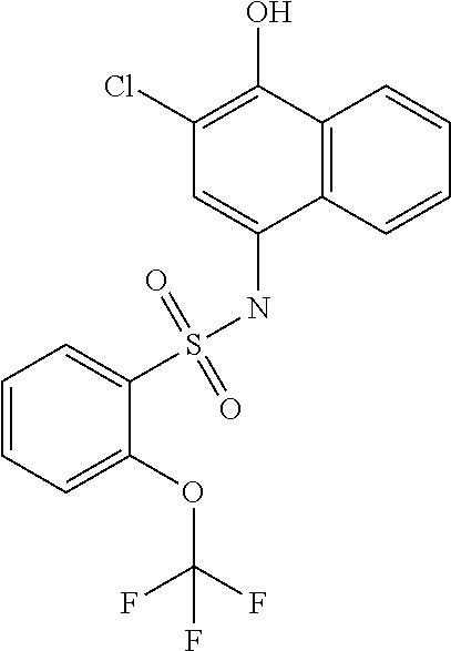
C12=C(C=CC=C1)C(NS(=O)(=O)C1=CC=CC=C1OC(F)(F)F)=CC(Cl)=C2O
